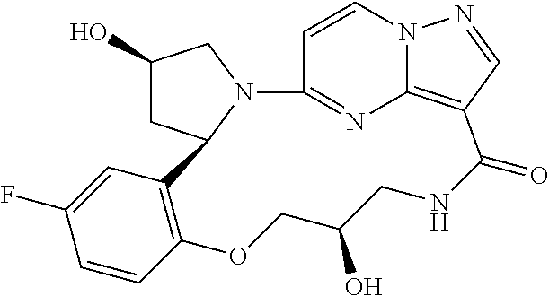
C1(O)CC2N(C1)C1=NC3=C(C=NN3C=C1)C(=O)NCC(O)COC1=C2C=C(F)C=C1
